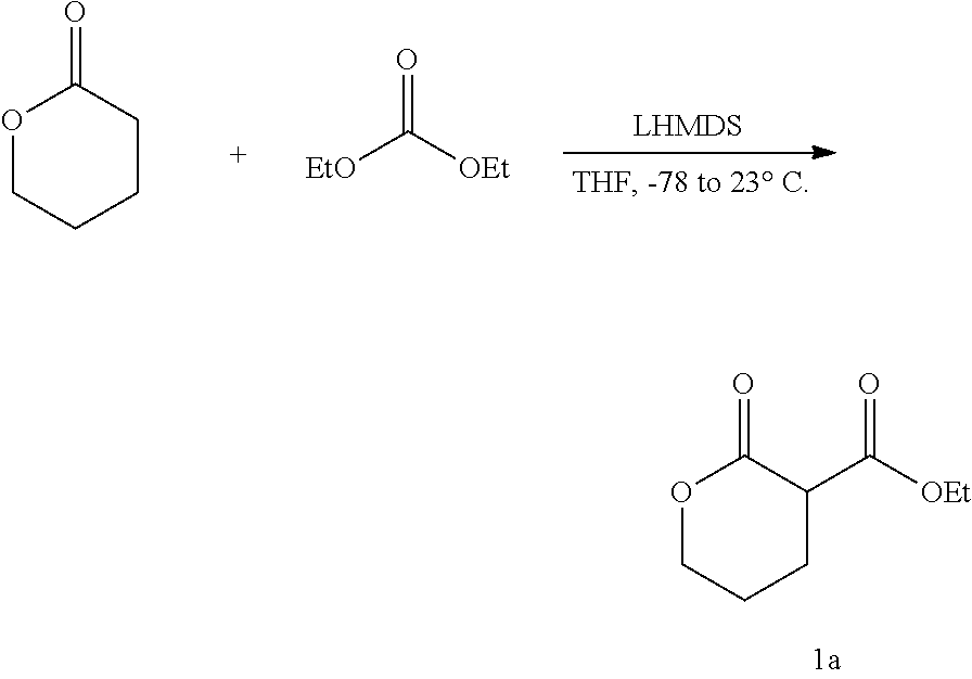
O1CCCCC1=O.[EtO]C([OEt])=O.O1CCCC(C(=O)[OEt])C1=O
